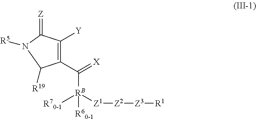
C1(C([RB]([R70-1])([Z1][Z2][Z3][R1])[R60-1])=[X])=C([Y])C(=[Z])N([R5])C1[R19]
